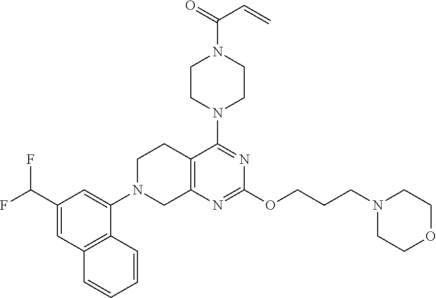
C12=C(N=C(OCCCN3CCOCC3)N=C1N1CCN(C(=O)C=C)CC1)CN(C1=CC(C(F)F)=CC3=C1C=CC=C3)CC2
